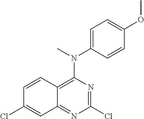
C1(Cl)=NC(N(C2=CC=C(OC)C=C2)C)=C2C(=N1)C=C(Cl)C=C2
